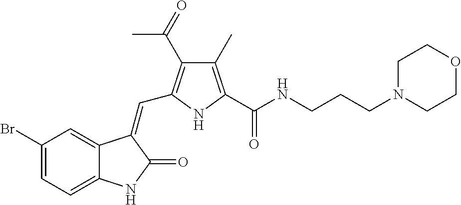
C1(Br)=CC=C2C(=C1)C(=CC1=C(C(=O)C)C(C)=C(C(NCCCN3CCOCC3)=O)N1)C(=O)N2
